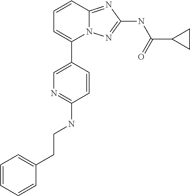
C1=CC2=NC(NC(C3CC3)=O)=NN2C(C2=CN=C(NCCC3=CC=CC=C3)C=C2)=C1
